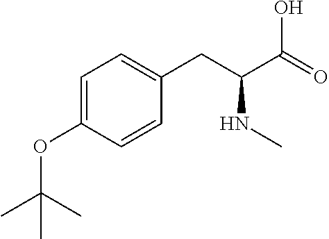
C1=C(OC(C)(C)C)C=CC(CC(C(O)=O)NC)=C1
